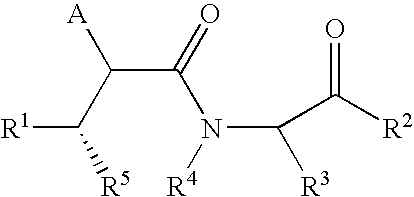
[R1]C(C(C(N(C([R3])C([R2])=O)[R4])=O)[A])[R5]
